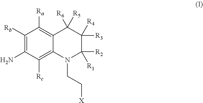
C1([Rb])=C(N)C([Rc])=C2C(=C1[Ra])C([R6])([R5])C([R3])([R4])C([R2])([R1])N2CC[X]
